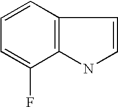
C1=CC=C(F)C2=C1C=CN2
